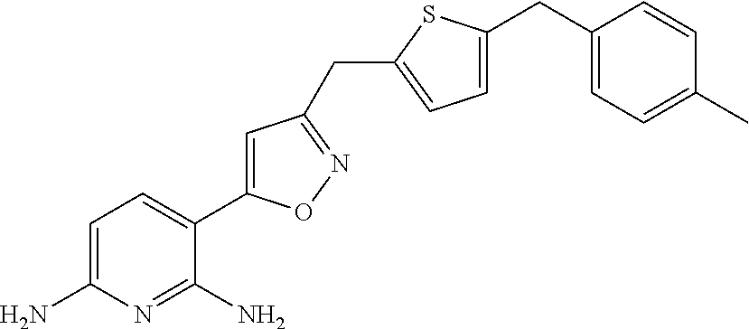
C1=C(N)N=C(N)C(C2=CC(CC3=CC=C(CC4=CC=C(C)C=C4)S3)=NO2)=C1
